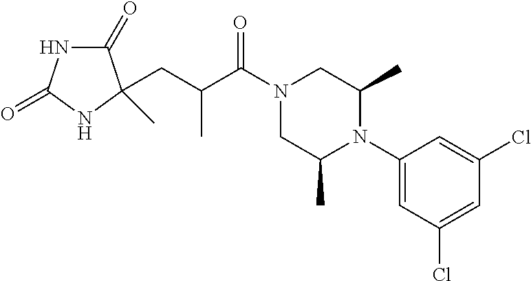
C1(=O)NC(=O)NC1(C)CC(C)C(=O)N1CC(C)N(C2=CC(Cl)=CC(Cl)=C2)C(C)C1
